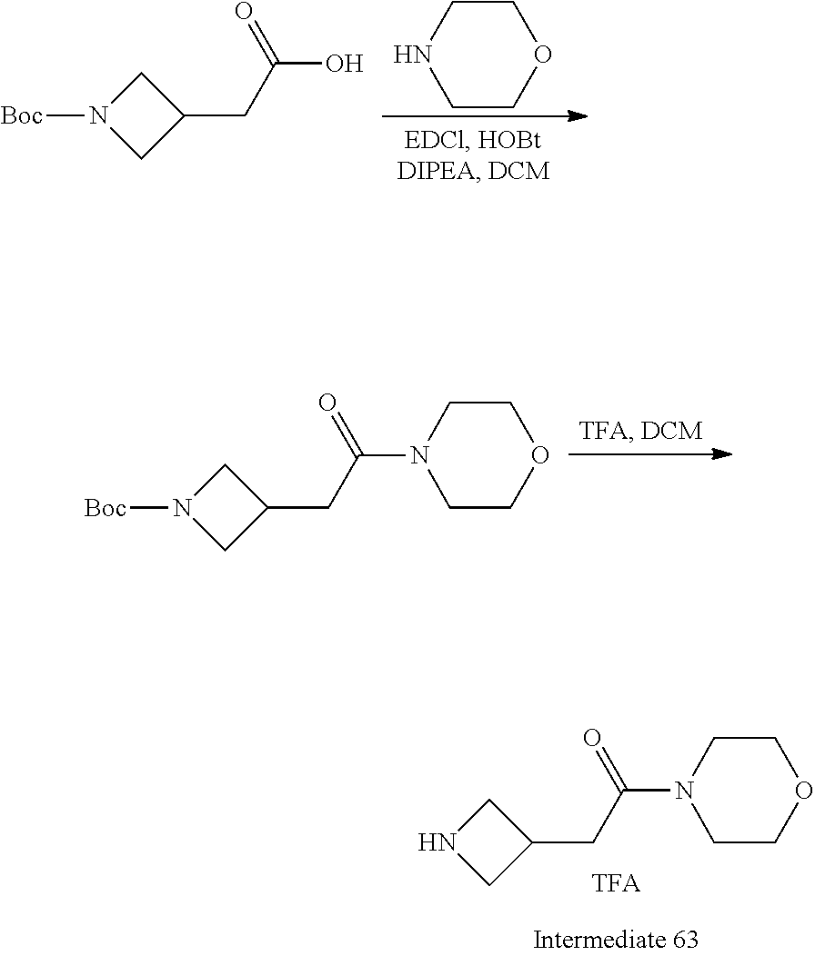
[Boc]N1CC(CC(O)=O)C1.C1CNCCO1.[Boc]N1CC(CC(N2CCOCC2)=O)C1.N1CC(CC(N2CCOCC2)=O)C1
